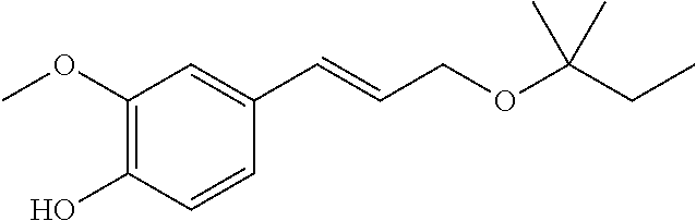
C1(OC)=C(O)C=CC(C=CCOC(CC)(C)C)=C1
